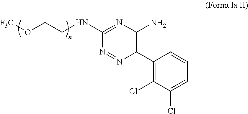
O(CCNC1=NC(N)=C(C2=C(Cl)C(Cl)=CC=C2)N=N1)[F3C]
